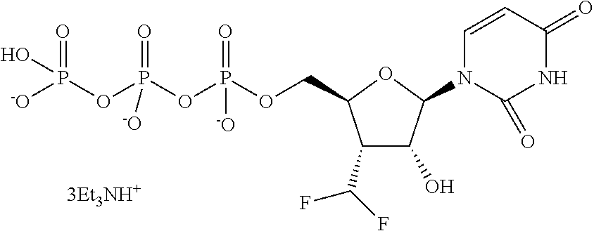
C1(C(F)F)C(O)C(N2C=CC(=O)NC2=O)OC1COP(OP(OP(=O)([-O])O)(=O)[-O])(=O)[-O]
